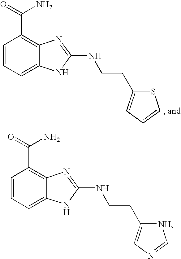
C1=CC=C2C(=C1C(=O)N)N=C(NCCC1=CC=CS1)N2.C1=CC=C2C(=C1C(=O)N)N=C(NCCC1=CN=C[NH]1)N2
